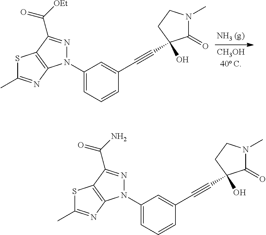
N1(C2=CC=CC(C#CC3(O)C(=O)N(C)CC3)=C2)N=C(C([OEt])=O)C2=C1N=C(C)S2.N1(C2=CC=CC(C#CC3(O)C(=O)N(C)CC3)=C2)N=C(C(N)=O)C2=C1N=C(C)S2
